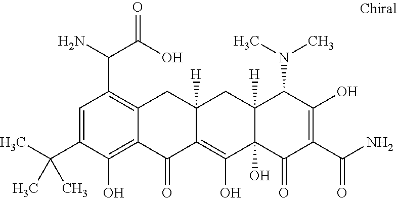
C1=C(C(C)(C)C)C(O)=C2C(=C1C(N)C(O)=O)CC1([H])C(=C(O)C3(O)C([H])(C1)C(N(C)C)C(O)=C(C(N)=O)C3=O)C2=O
